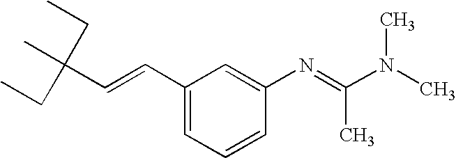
C(C=CC1=CC=CC(N=C(N(C)C)C)=C1)(C)(CC)CC
